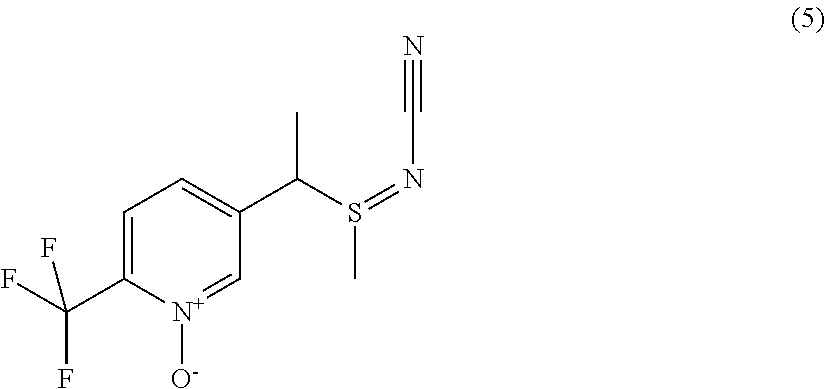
C1=C(C(F)(F)F)[N+]([O-])=CC(C(S(C)=NC#N)C)=C1
